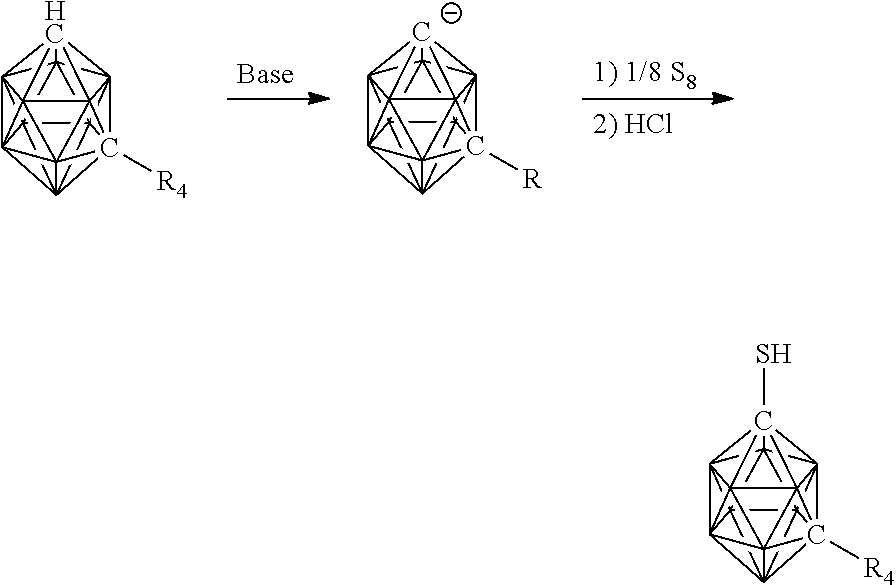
C1234C567C89%10C15%11C215([R4])C2%12%13C31%14C461C783C92(C%12%1413S)C%10%115%13.C1234C567C89%10C15%11C215([R4])C2%12%13C31%14C461C783C92(C%12%1413)C%10%115%13.C1234C567C89%10C15%11C215([R])C2%12%13C31%14C461C783C92([C-]%12%1413)C%10%115%13
